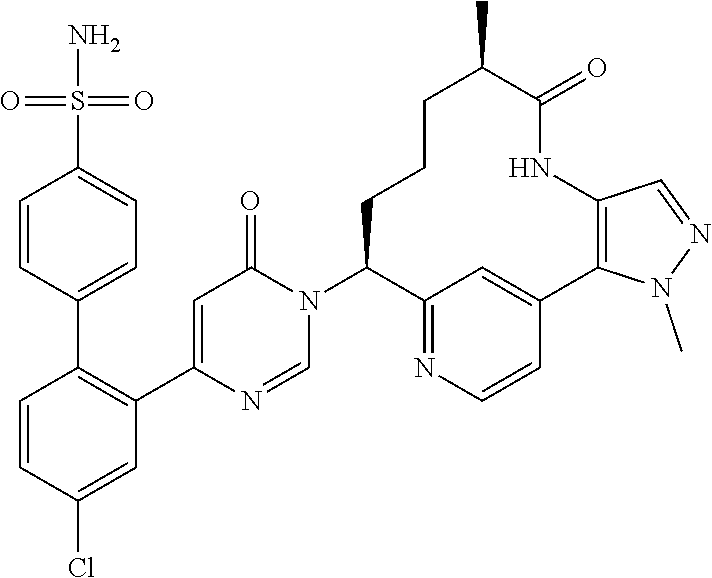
C1=CC(Cl)=CC(C2=CC(=O)N(C3C4=NC=CC(=C4)C4=C(NC(=O)C(C)CCC3)C=NN4C)C=N2)=C1C1=CC=C(S(N)(=O)=O)C=C1
